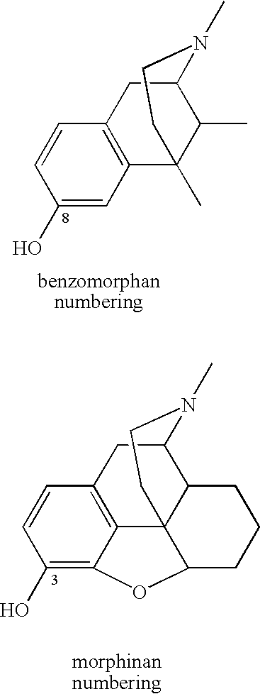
C1(O)=CC2=C(C=C1)CC1C(C)C2(C)CCN1C.C1(O)=C2C3=C(C=C1)CC1C4C3(C(CCC4)O2)CCN1C
